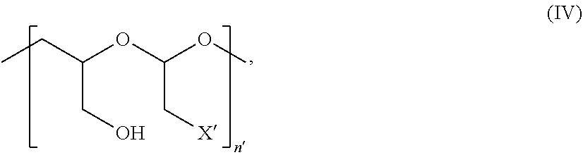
[X]CC(OC)OC(CC)CO
